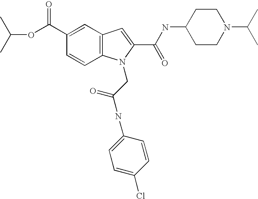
C1(C(OC(C)C)=O)=CC2=C(C=C1)N(CC(=O)NC1=CC=C(Cl)C=C1)C(C(NC1CCN(C(C)C)CC1)=O)=C2
